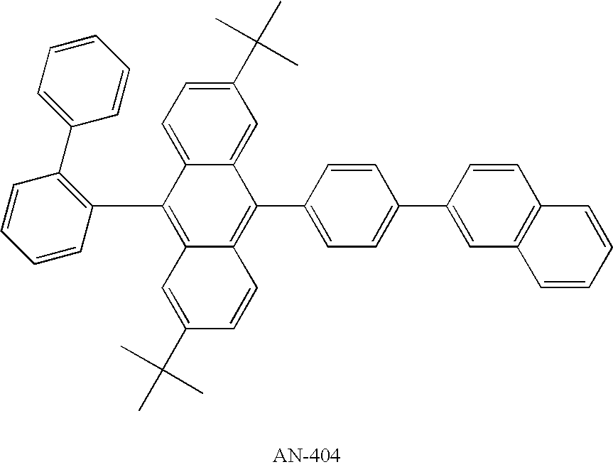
C1(C2=C(C3=CC=CC=C3)C=CC=C2)=C2C(=C(C3=CC=C(C4=CC5=C(C=C4)C=CC=C5)C=C3)C3=CC(C(C)(C)C)=CC=C13)C=CC(C(C)(C)C)=C2
